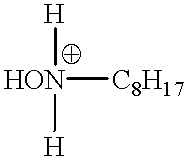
[HON]([H])([H])[C8H17]
